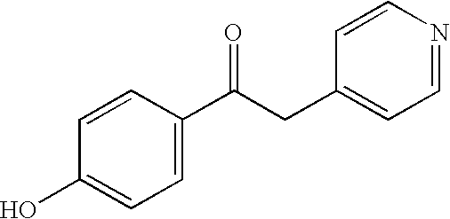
C1=CC(O)=CC=C1C(CC1=CC=NC=C1)=O
